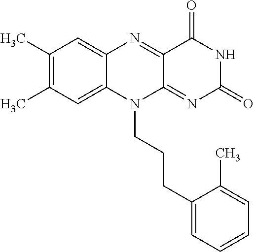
C1(C)=C(C)C=C2C(=C1)N=C1C(=NC(=O)NC1=O)N2CCCC1=CC=CC=C1C
